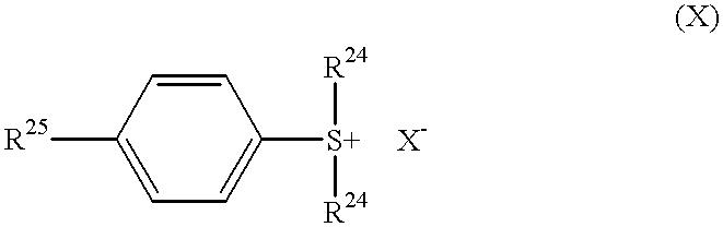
C1=CC([R25])=CC=C1[S+]([R24])[R24].[X-]
